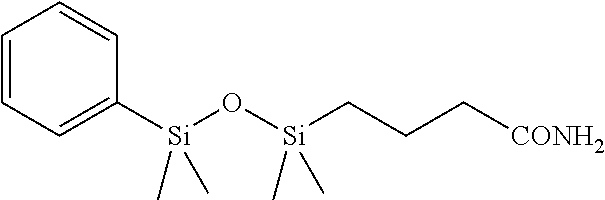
[CONH2]CCC[Si](O[Si](C1=CC=CC=C1)(C)C)(C)C
